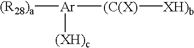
[Ar]([(R28)a])([(C(X)][XH)b])[(XH)c]
